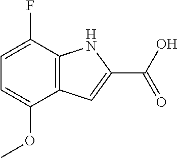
C12=C(C(F)=CC=C1OC)NC(C(O)=O)=C2
